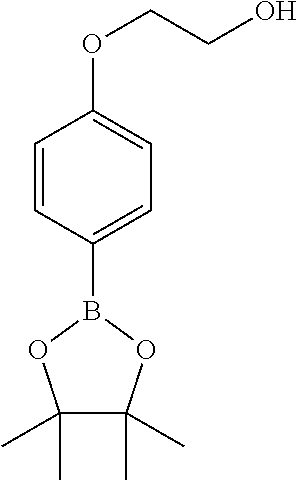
C1=CC(B2OC(C)(C)C(C)(C)O2)=CC=C1OCCO
